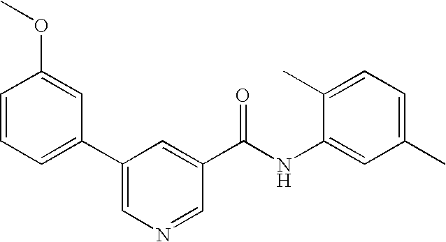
C1=CC(OC)=CC(C2=CN=CC(C(NC3=CC(C)=CC=C3C)=O)=C2)=C1
